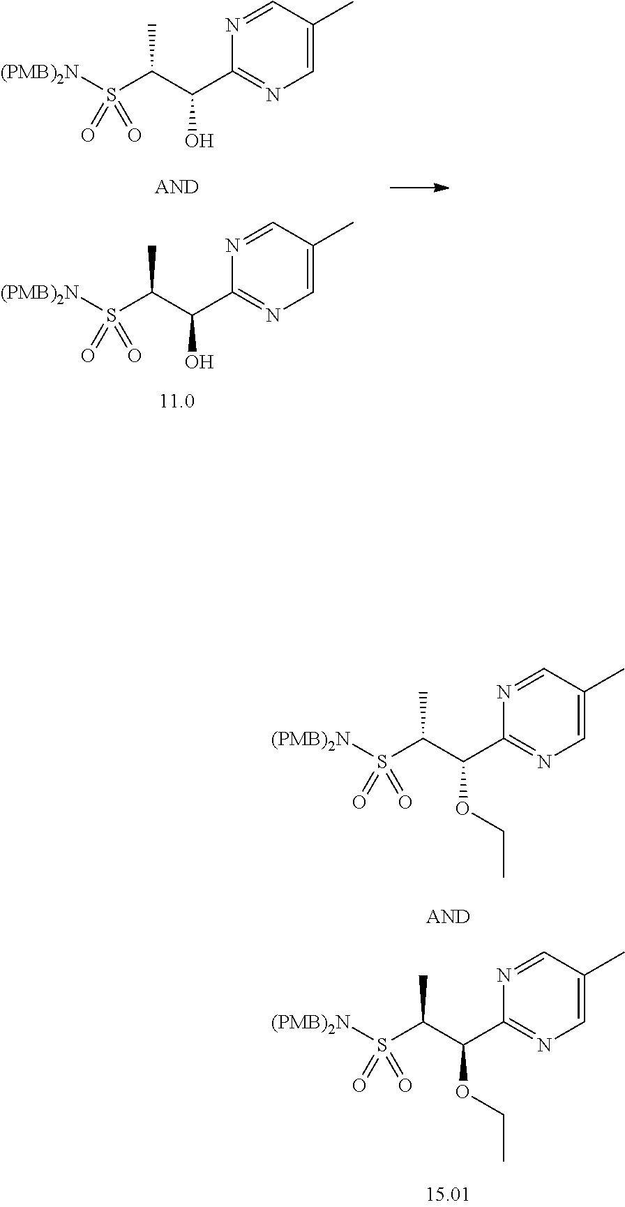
N1=CC(C)=CN=C1C(C(S([(PMB)2N])(=O)=O)C)O.N1=CC(C)=CN=C1C(C(S([(PMB)2N])(=O)=O)C)O.N1=CC(C)=CN=C1C(C(S([(PMB)2N])(=O)=O)C)OCC.N1=CC(C)=CN=C1C(C(S([(PMB)2N])(=O)=O)C)OCC
